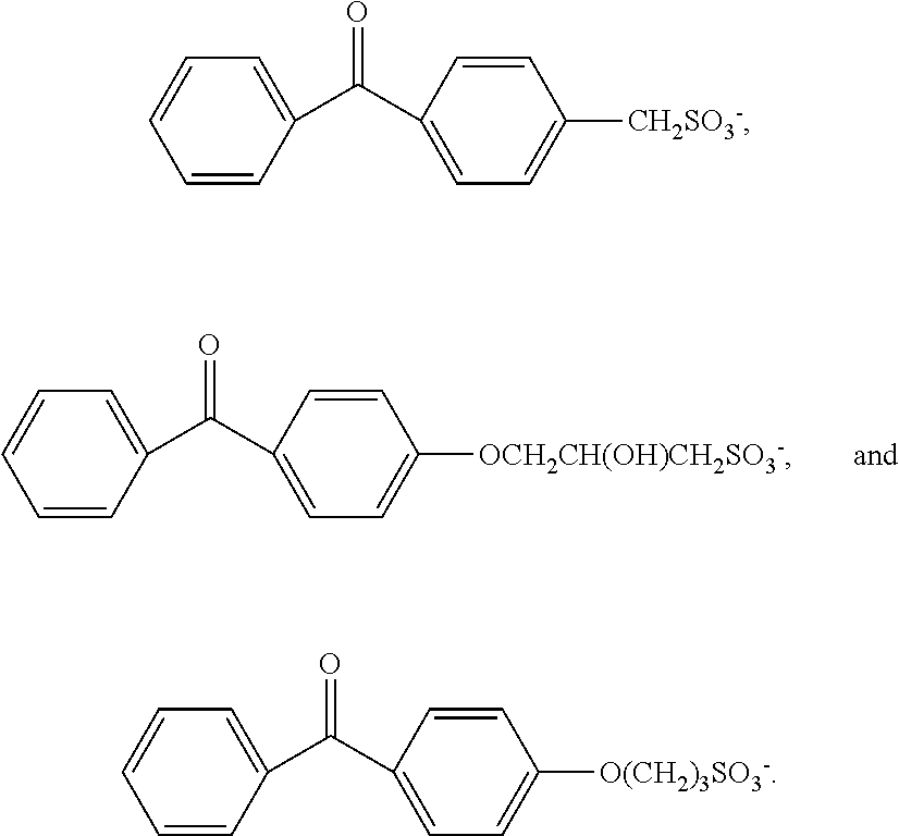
C1=CC(C(C2=CC=C([OCH2CH(OH)CH2SO3-])C=C2)=O)=CC=C1.C1=CC(C(C2=CC=C([CH2SO3-])C=C2)=O)=CC=C1.C1=CC(C(C2=CC=C([O(CH2)3SO3-])C=C2)=O)=CC=C1
